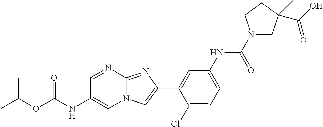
C1=NC2=NC(C3=CC(NC(N4CC(C(O)=O)(C)CC4)=O)=CC=C3Cl)=CN2C=C1NC(OC(C)C)=O
